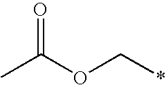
C(OC*)(C)=O
